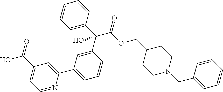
C1=CC(CN2CCC(COC(C(C3=CC=CC=C3)(C3=CC(C4=CC(C(=O)O)=CC=N4)=CC=C3)O)=O)CC2)=CC=C1
